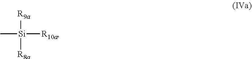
C[Si]([R9a])([R8a])[R10a]
